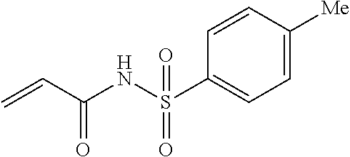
C=CC(NS(C1=CC=C([Me])C=C1)(=O)=O)=O
